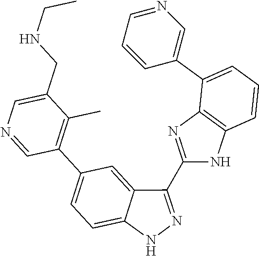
C1(CNCC)=CN=CC(C2=CC=C3C(=C2)C(C2=NC4=C(N2)C=CC=C4C2=CN=CC=C2)=NN3)=C1C
